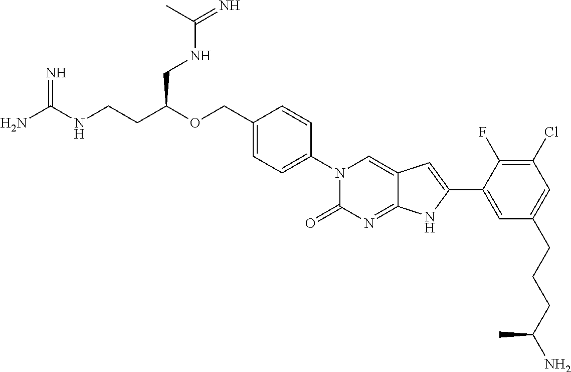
N=C(NCCC(OCC1=CC=C(N2C(=O)N=C3C(=C2)C=C(C2=CC(CCCC(N)C)=CC(Cl)=C2F)N3)C=C1)CNC(=N)C)N
